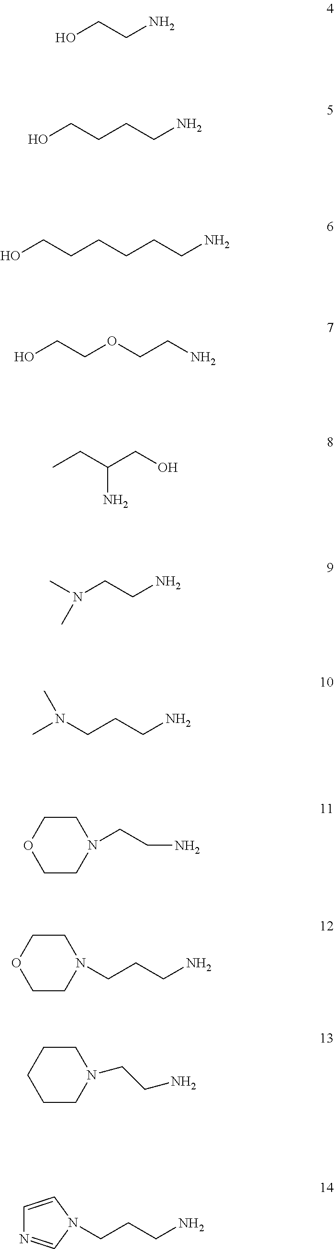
OCCN.C(CCN)CO.C(CCN)CCCO.C(CN)OCCO.CCC(CO)N.CN(CCN)C.CN(CCCN)C.C1COCCN1CCN.C1COCCN1CCCN.C1CCCCN1CCN.C1=CN(CCCN)C=N1
